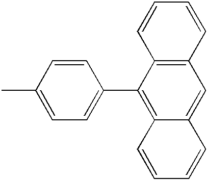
CC1=CC=C(C2=C3C(=CC4=C2C=CC=C4)C=CC=C3)C=C1
